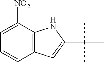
C12=C(C=CC=C1[NO2])C=C(C(C)(C)C)N2
